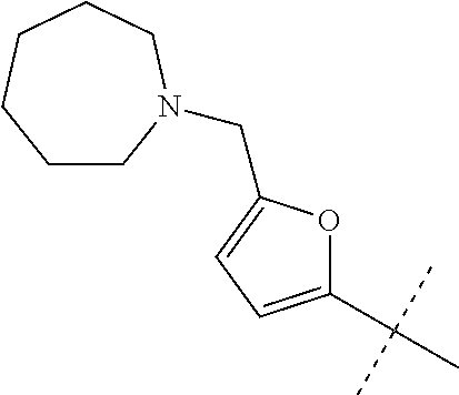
C1(C(C)(C)C)=CC=C(CN2CCCCCC2)O1
